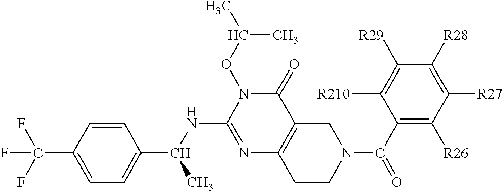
C1=CC(C(F)(F)F)=CC=C1C(C)NC1=NC2=C(C(=O)N1OC(C)C)CN(C(C1=C([R26])C([R27])=C([R28])C([R29])=C1[R210])=O)CC2
